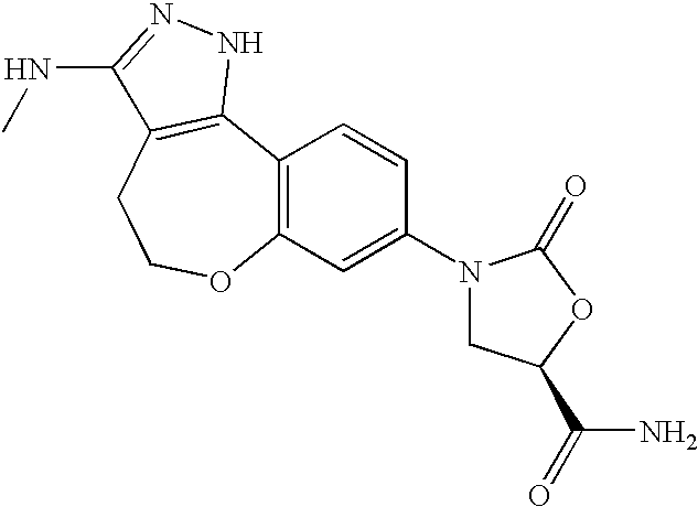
C12=C(C=C(N3CC(C(N)=O)OC3=O)C=C1)OCCC1=C2NN=C1NC
